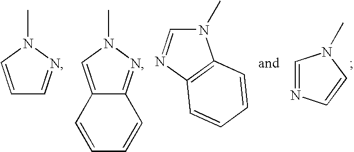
C1=CN(C)N=C1.C12=CN(C)N=C1C=CC=C2.N1(C)C=NC2=C1C=CC=C2.C1=NC=CN1C
